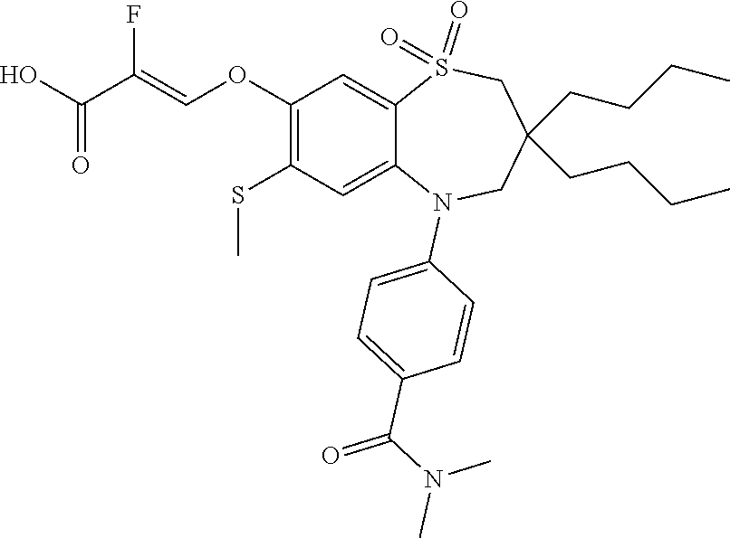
C(=COC1=C(SC)C=C2C(=C1)S(=O)(=O)CC(CCCC)(CCCC)CN2C1=CC=C(C(N(C)C)=O)C=C1)(C(=O)O)F
